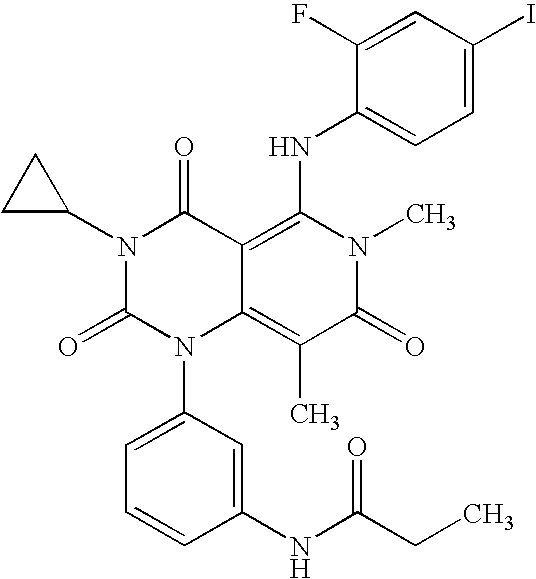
C1(NC(CC)=O)=CC(N2C3=C(C)C(=O)N(C)C(NC4=CC=C(I)C=C4F)=C3C(=O)N(C3CC3)C2=O)=CC=C1
